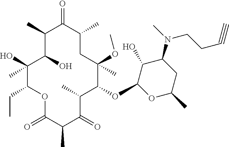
C1(O)C(O)(C)C(CC)OC(=O)C(C)C(=O)C(C)C(OC2C(O)C(N(C)CCC#C)CC(C)O2)C(OC)(C)CC(C)C(=O)C1C
